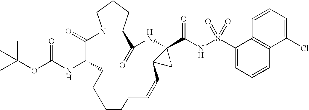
N12C(CCC1)C(=O)NC1(C(NS(=O)(=O)C3=CC=CC4=C3C=CC=C4Cl)=O)C(C1)C=CCCCCCC(NC(OC(C)(C)C)=O)C2=O
